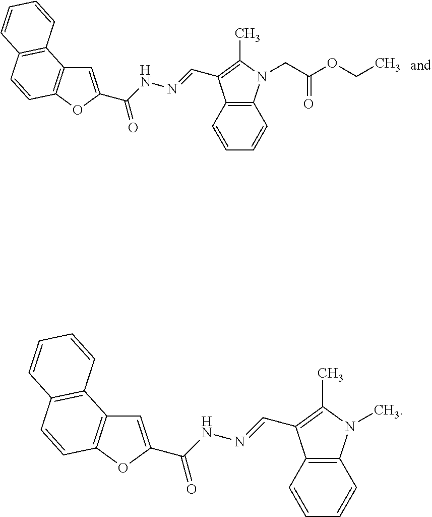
C1=CC2=C(C=C1)N(CC(=O)OCC)C(C)=C2C=NNC(=O)C1=CC2=C(O1)C=CC1=C2C=CC=C1.N(C(=O)C1=CC2=C(O1)C=CC1=C2C=CC=C1)N=CC1=C(C)N(C)C2=C1C=CC=C2
